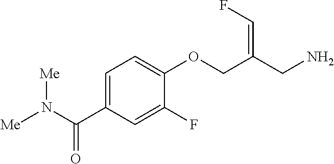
C1=C(C(N([Me])[Me])=O)C=C(F)C(OCC(CN)=CF)=C1
